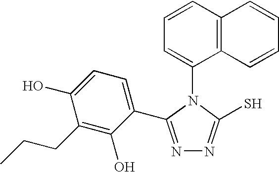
C1=CC2=C(C(N3C(S)=NN=C3C3=CC=C(O)C(CCC)=C3O)=C1)C=CC=C2
